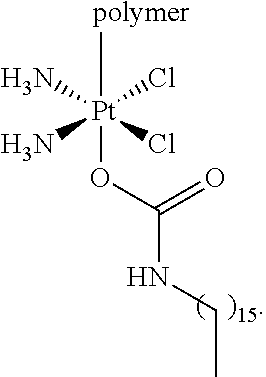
N[Pt](N)(Cl)(Cl)([polymer])OC(NCC)=O
